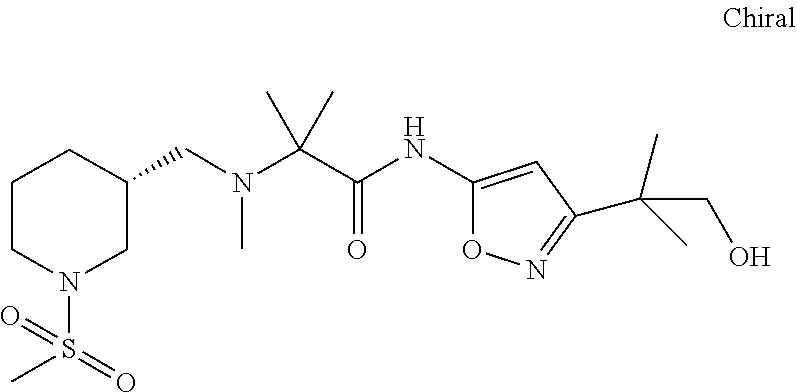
N(C(C(NC1=CC(C(C)(C)CO)=NO1)=O)(C)C)(C)CC1CCCN(S(=O)(C)=O)C1
